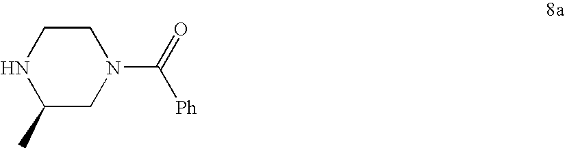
C1CNC(C)CN1C(=O)[Ph]
